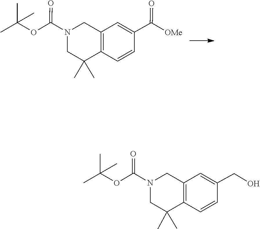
C12=C(CN(C(OC(C)(C)C)=O)CC1(C)C)C=C(C(=O)[OMe])C=C2.C12=C(CN(C(OC(C)(C)C)=O)CC1(C)C)C=C(CO)C=C2
